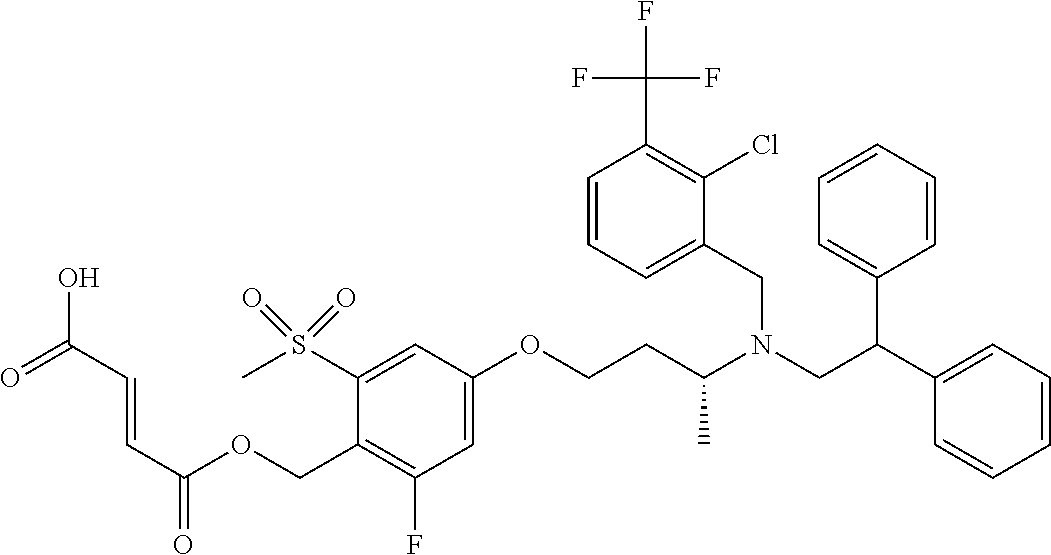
C1=C(OCCC(N(CC(C2=CC=CC=C2)C2=CC=CC=C2)CC2=CC=CC(C(F)(F)F)=C2Cl)C)C=C(S(C)(=O)=O)C(COC(C=CC(O)=O)=O)=C1F
